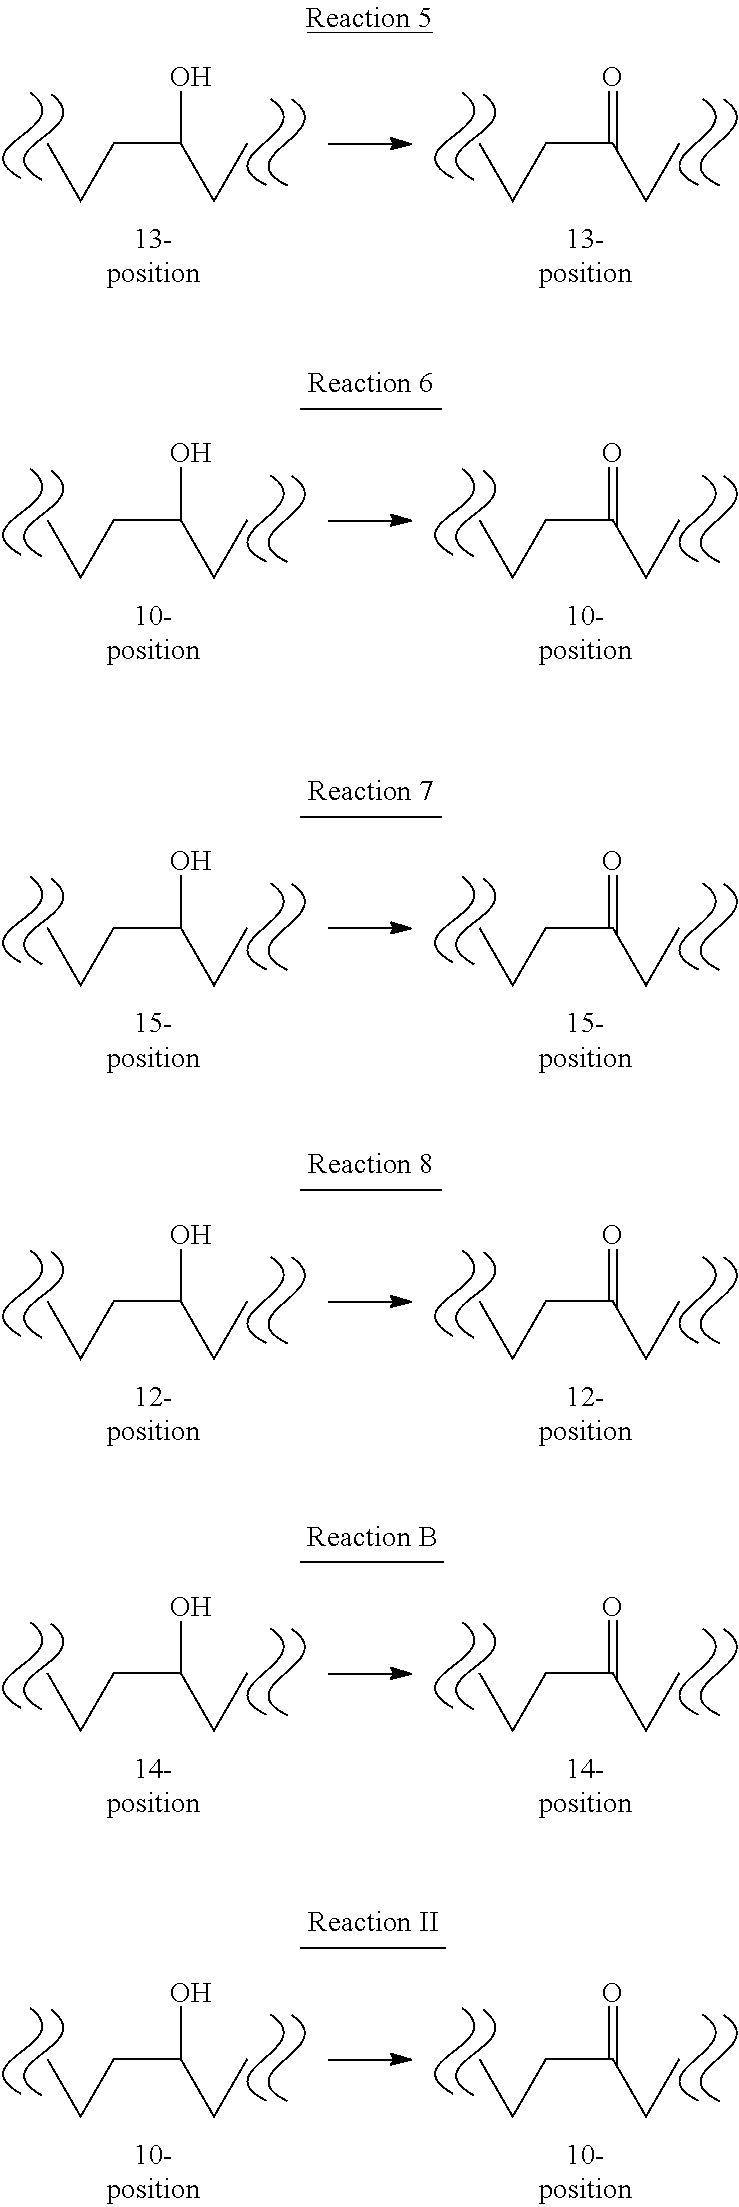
CCCC(CC)O.CCCC(CC)=O.CCCC(CC)O.CCCC(CC)=O.CCCC(CC)O.CCCC(CC)=O.CCCC(CC)O.CCCC(CC)=O.CCCC(CC)O.CCCC(CC)=O.CCCC(CC)O.CCCC(CC)=O
